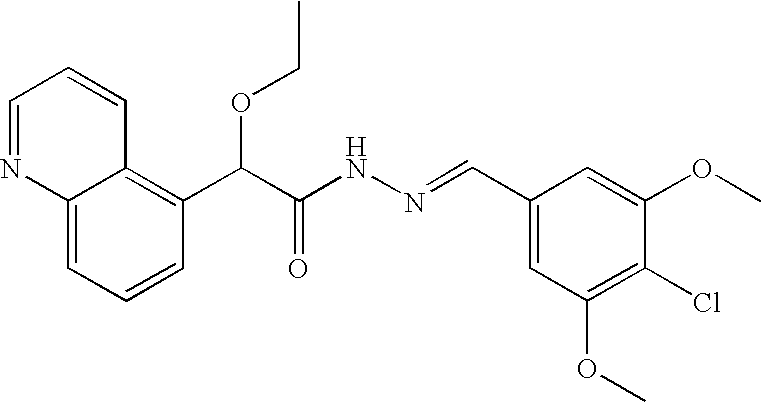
C12=CC=CC(C(C(NN=CC3=CC(OC)=C(Cl)C(OC)=C3)=O)OCC)=C1C=CC=N2
